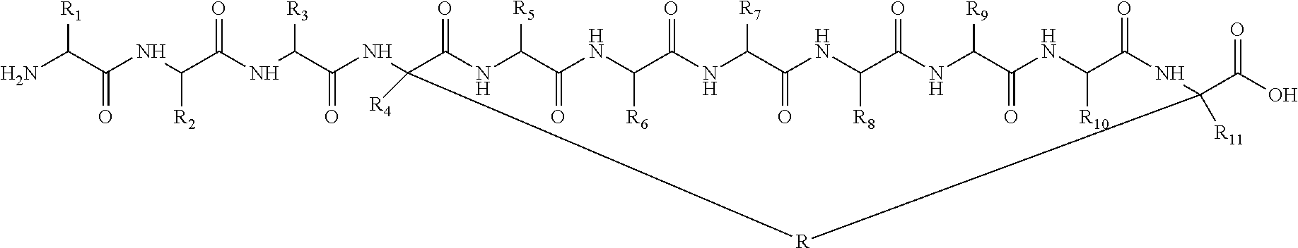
NC(C(NC(C(NC(C(NC1([R4])C(=O)NC([R5])C(=O)NC([R6])C(=O)NC([R7])C(=O)NC([R8])C(=O)NC([R9])C(=O)NC([R10])C(=O)NC(C(O)=O)([R11])[R]1)=O)[R3])=O)[R2])=O)[R1]
